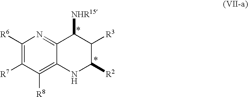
C1([R6])=C([R7])C([R8])=C2C(=N1)C([NHR15])C([R3])C([R2])N2
